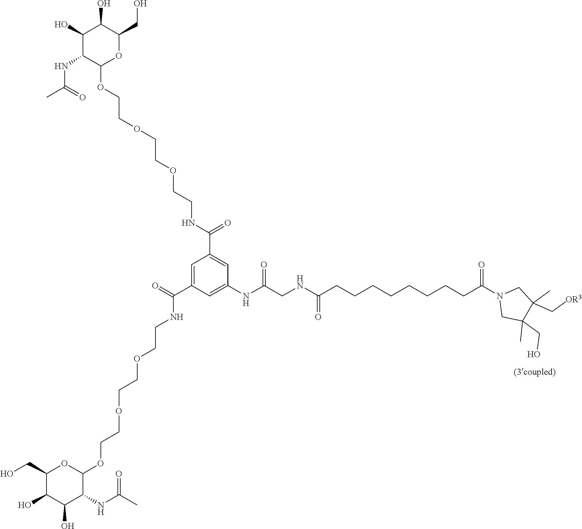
C1(O)C(NC(=O)C)C(OCCOCCOCCNC(C2=CC(NC(CNC(CCCCCCCCC(N3CC(C)(CO)C(C[OR3])(C)C3)=O)=O)=O)=CC(C(NCCOCCOCCOC3OC(CO)C(O)C(O)C3NC(C)=O)=O)=C2)=O)OC(CO)C1O
